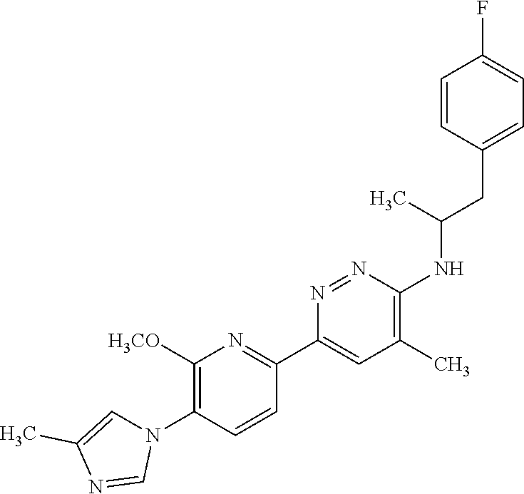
C1([H3CO])=C(N2C=C(C)N=C2)C=CC(C2=CC(C)=C(NC(C)CC3=CC=C(F)C=C3)N=N2)=N1
